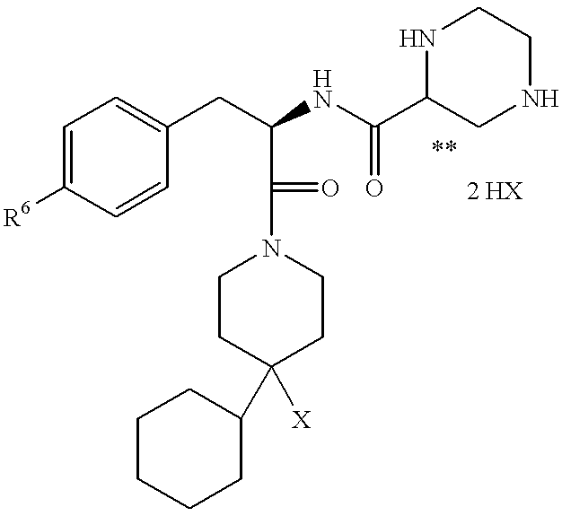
C1=C([R6])C=CC(CC(C(=O)N2CCC([X])(C3CCCCC3)CC2)NC(=O)C2NCCNC2)=C1
